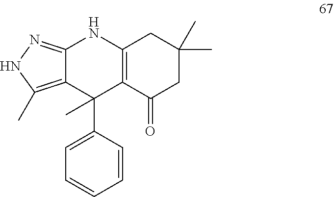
C12=NNC(C)=C1C(C1=CC=CC=C1)(C)C1=C(N2)CC(C)(C)CC1=O
